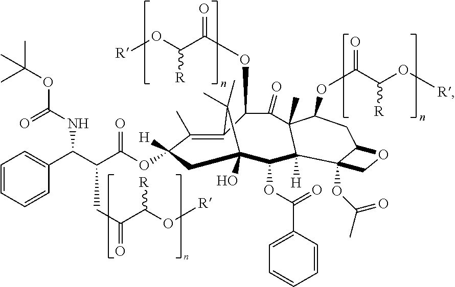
C1(C)=C2C(OC(C(O[R])[R])=O)C(=O)C3(C)C([H])(C(OC(C4=CC=CC=C4)=O)C(O)(CC1([H])OC(C(C(C1=CC=CC=C1)NC(OC(C)(C)C)=O)CC(C(O[R])[R])=O)=O)C2(C)C)C1(OC(C)=O)C(CC3OC(C(O[R])[R])=O)OC1
